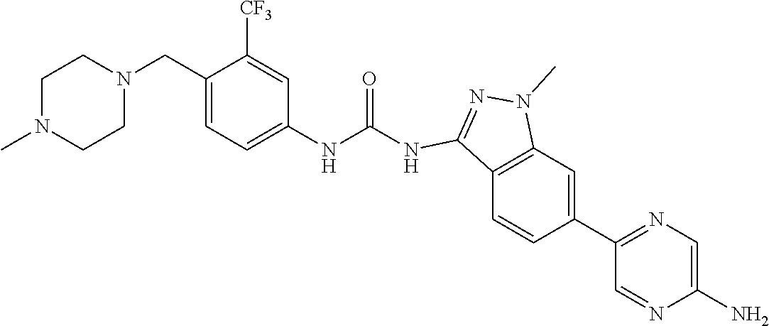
C1N(C)CCN(CC2=CC=C(NC(=O)NC3=NN(C)C4=C3C=CC(C3=NC=C(N)N=C3)=C4)C=C2[CF3])C1
